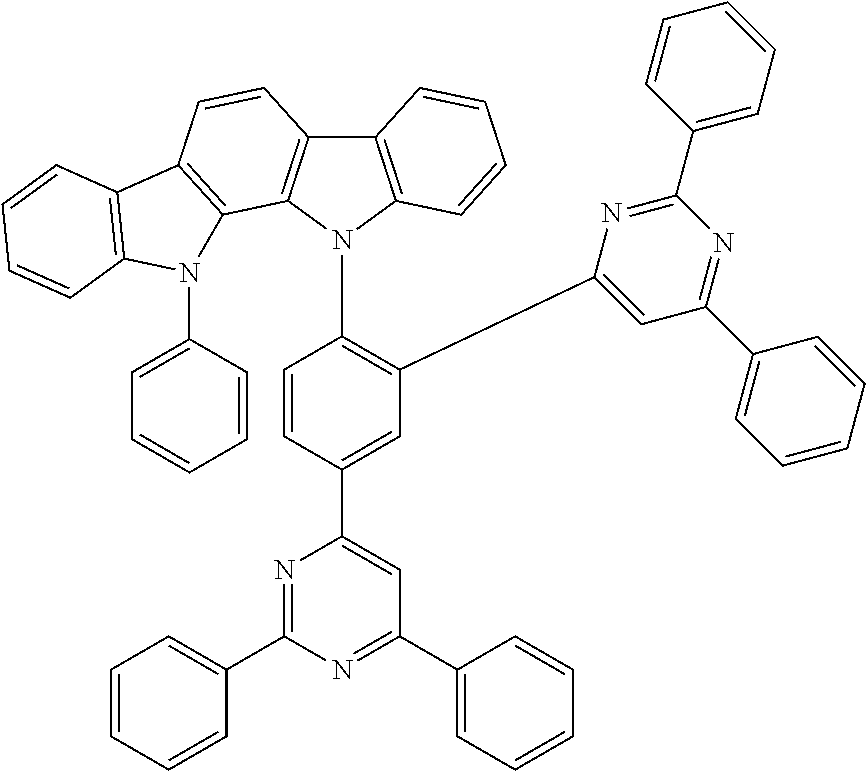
C12=C(N(C3=C(C4=CC(C5=CC=CC=C5)=NC(C5=CC=CC=C5)=N4)C=C(C4=CC(C5=CC=CC=C5)=NC(C5=CC=CC=C5)=N4)C=C3)C3=C1C=CC=C3)C1=C(C=C2)C2=C(N1C1=CC=CC=C1)C=CC=C2
